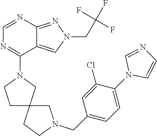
C1=NC2=NN(CC(F)(F)F)C=C2C(N2CCC3(C2)CCN(CC2=CC=C(N4C=CN=C4)C(Cl)=C2)C3)=N1
